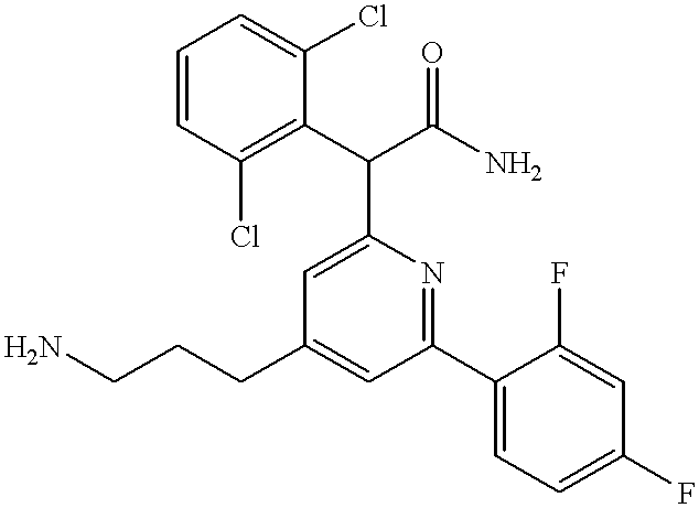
C(CC1=CC(C2=CC=C(F)C=C2F)=NC(C(C2=C(Cl)C=CC=C2Cl)C(N)=O)=C1)CN
